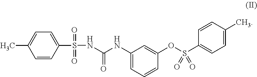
C1=CC(S(NC(NC2=CC=CC(OS(C3=CC=C(C)C=C3)(=O)=O)=C2)=O)(=O)=O)=CC=C1C
